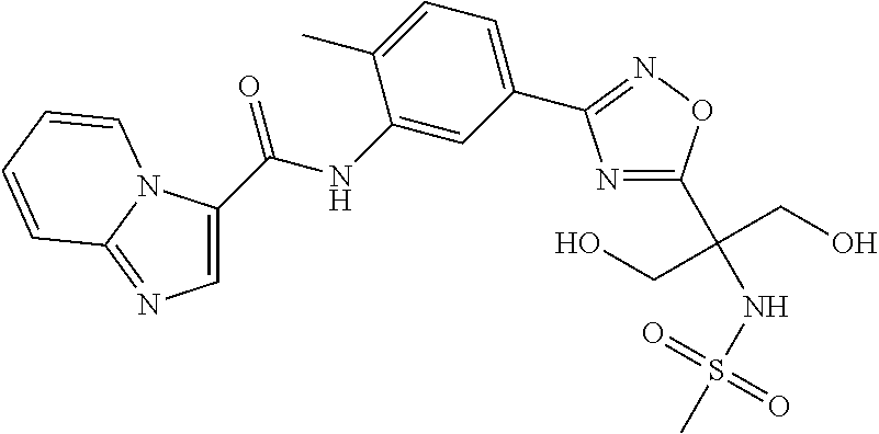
C1(C(=O)NC2=CC(C3=NOC(C(NS(C)(=O)=O)(CO)CO)=N3)=CC=C2C)=CN=C2N1C=CC=C2
